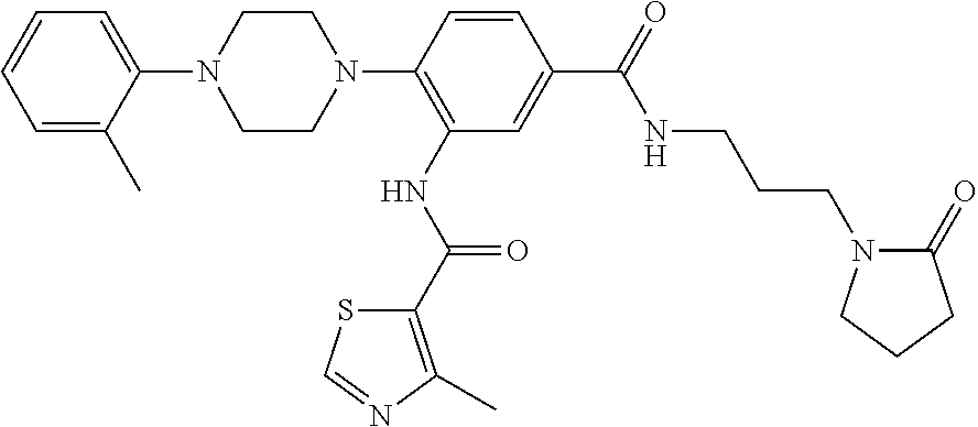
C1=C(C)C(N2CCN(C3=C(NC(C4=C(C)N=CS4)=O)C=C(C(=O)NCCCN4C(=O)CCC4)C=C3)CC2)=CC=C1
